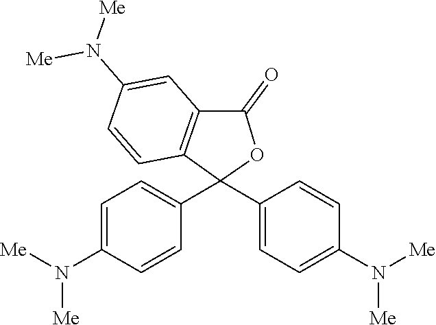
C1(C2=CC=C(N([Me])[Me])C=C2)(C2=CC=C(N([Me])[Me])C=C2)OC(=O)C2=C1C=CC(N([Me])[Me])=C2
